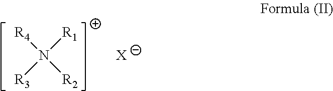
N([R4])([R2])([R1])[R3].[X]
